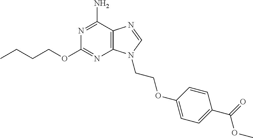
CCCCOC1=NC2=C(C(N)=N1)N=CN2CCOC1=CC=C(C(=O)OC)C=C1
